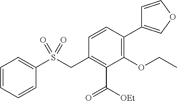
C1=CC=CC(S(CC2=C(C([OEt])=O)C(OCC)=C(C3=COC=C3)C=C2)(=O)=O)=C1
